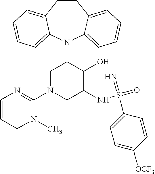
C12=CC=CC=C1N(C1CN(C3=NC=CCN3C)CC(NS(=O)(=N)C3=CC=C([OCF3])C=C3)C1O)C1=CC=CC=C1CC2
